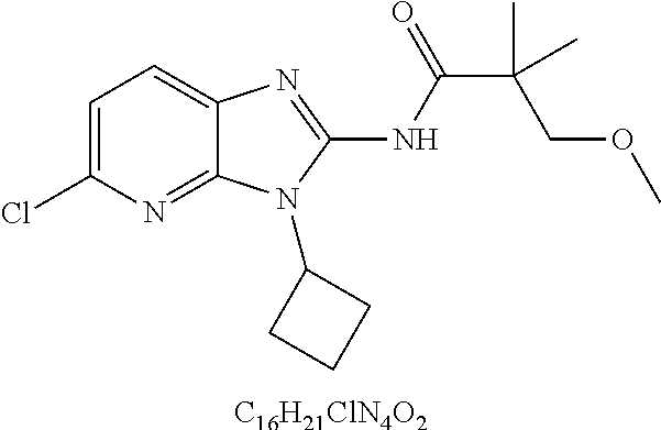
C1=C(Cl)N=C2C(=C1)N=C(NC(C(C)(COC)C)=O)N2C1CCC1.[C16H21ClN4O2]
